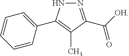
C1=CC(C2=C(C)C(C([OH])=O)=NN2)=CC=C1
